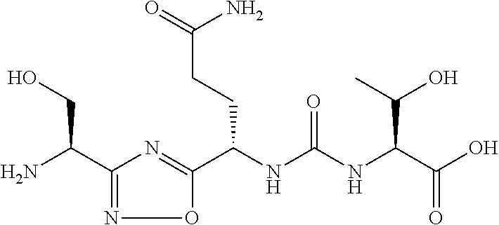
C1(C(N)CO)=NOC(C(NC(NC(C(O)=O)C(O)C)=O)CCC(=O)N)=N1
